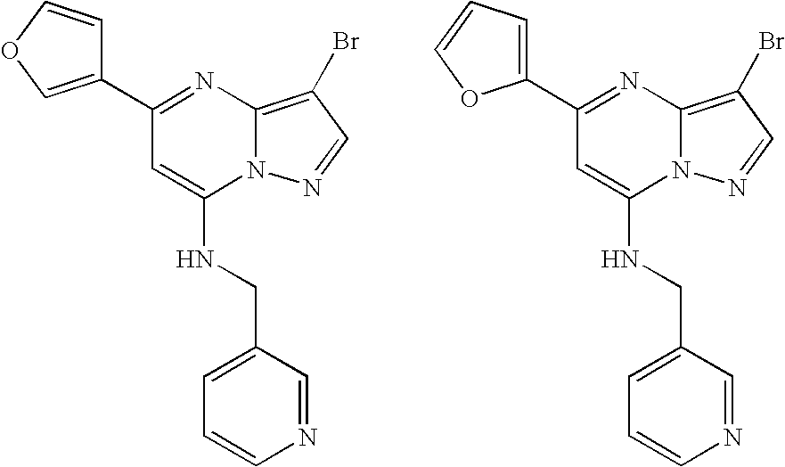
C1(C2=COC=C2)=NC2=C(Br)C=NN2C(NCC2=CC=CN=C2)=C1.C1(C2=CC=CO2)=NC2=C(Br)C=NN2C(NCC2=CC=CN=C2)=C1
